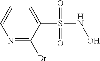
N1=C(Br)C(S(NO)(=O)=O)=CC=C1
